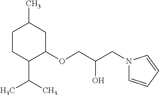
C1CC(C(C)C)C(OCC(O)CN2C=CC=C2)CC1C
